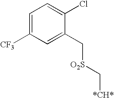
C1=C([CF3])C=C(C[O2S]C[*CH*])C(Cl)=C1
